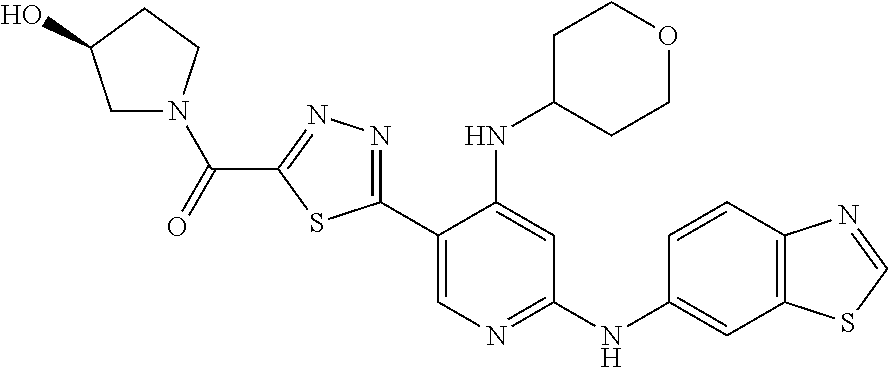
C1N(C(=O)C2=NN=C(C3=CN=C(NC4=CC5=C(C=C4)N=CS5)C=C3NC3CCOCC3)S2)CCC1O
